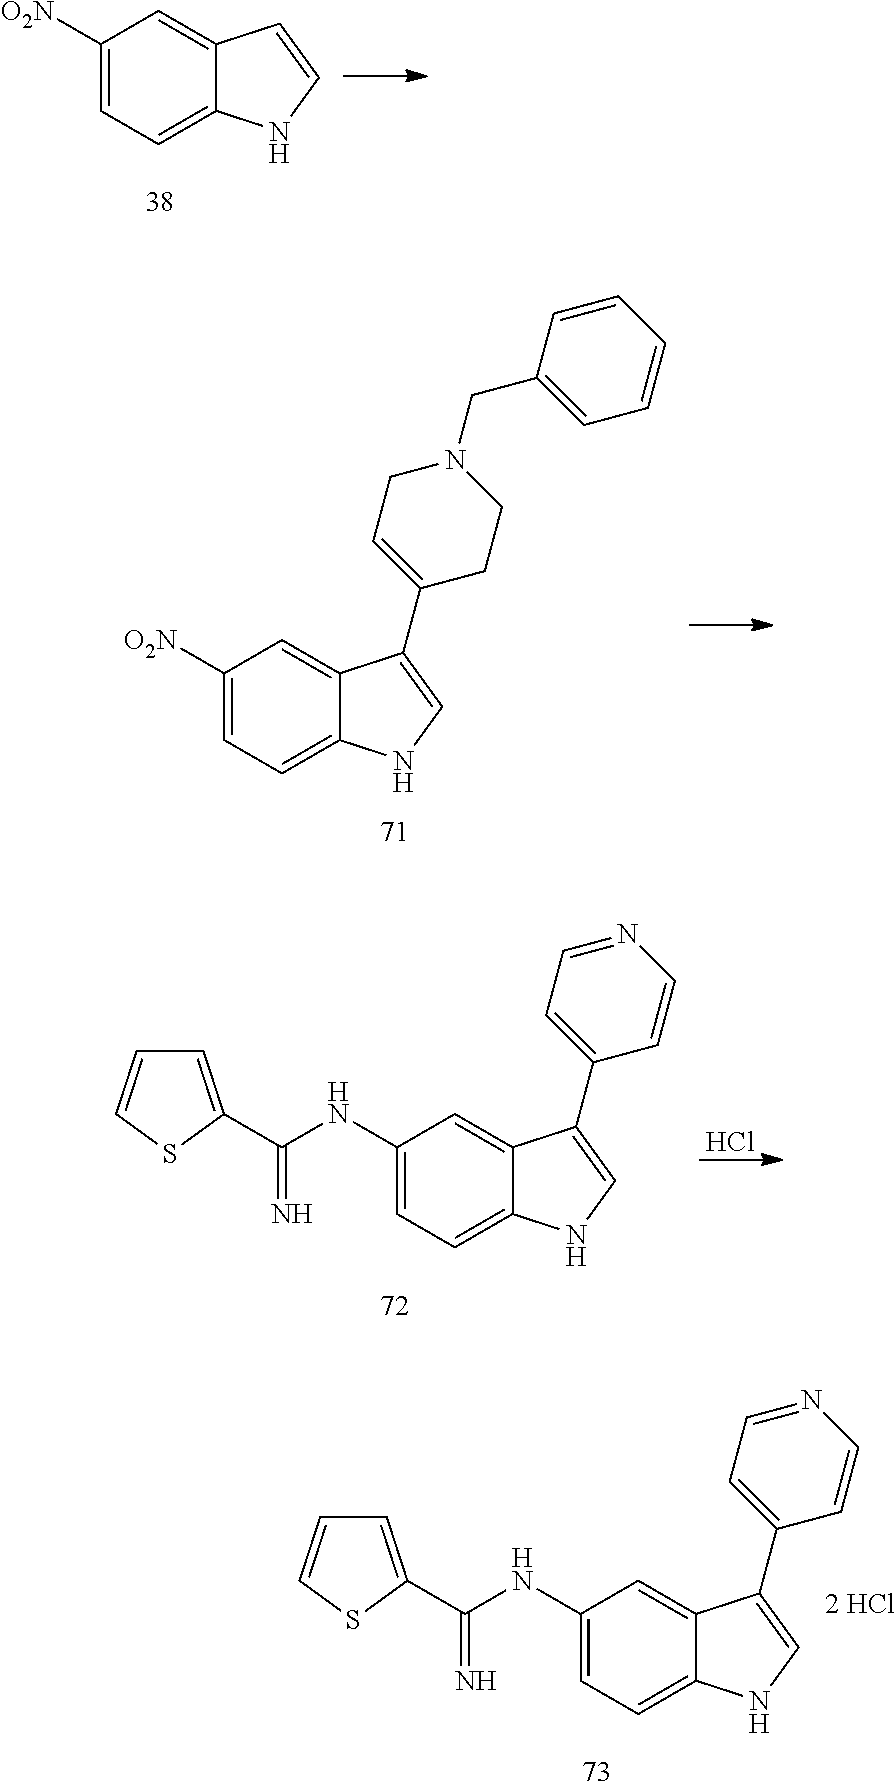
C1(NC(=N)C2=CC=CS2)=CC=C2C(=C1)C(C1=CC=NC=C1)=CN2.C1([O2N])=CC=C2C(=C1)C=CN2.C1([O2N])=CC=C2C(=C1)C(C1=CCN(CC3=CC=CC=C3)CC1)=CN2.Cl.C1(NC(=N)C2=CC=CS2)=CC=C2C(=C1)C(C1=CC=NC=C1)=CN2
